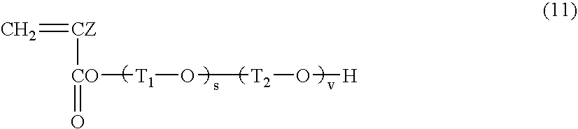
C=[CZ][CO]([T1]O[T2]O[H])=O
